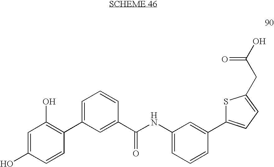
C1=C(O)C=CC(C2=CC=CC(C(NC3=CC=CC(C4=CC=C(CC(O)=O)S4)=C3)=O)=C2)=C1O
